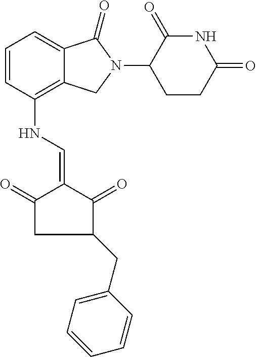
C12=C(NC=C3C(=O)CC(CC4=CC=CC=C4)C3=O)C=CC=C1C(=O)N(C1C(=O)NC(=O)CC1)C2
